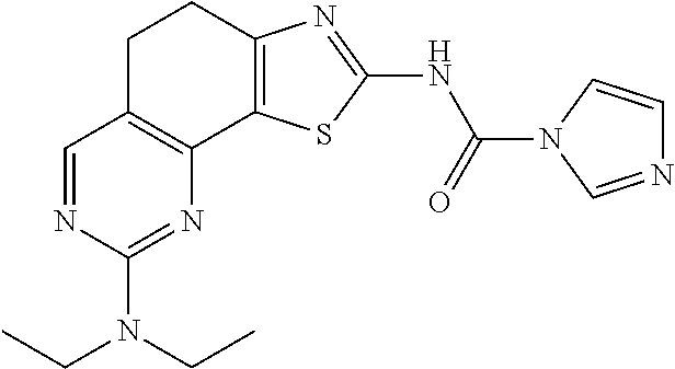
C1C2=C(C3=C(C1)N=C(NC(=O)N1C=CN=C1)S3)N=C(N(CC)CC)N=C2
